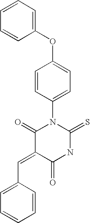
C1=CC=CC(OC2=CC=C(N3C(=O)C(=CC4=CC=CC=C4)C(=O)NC3=S)C=C2)=C1
